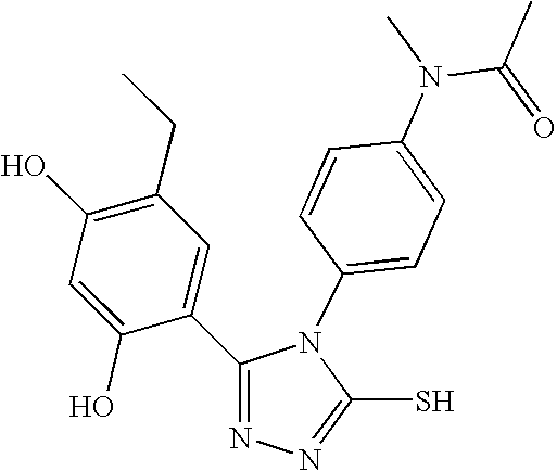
C1(O)=C(CC)C=C(C2=NN=C(S)N2C2=CC=C(N(C)C(=O)C)C=C2)C(O)=C1
